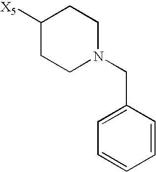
C1([X5])CCN(CC2=CC=CC=C2)CC1
